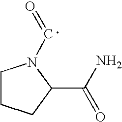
C1CCC(C(N)=O)N1C=O
